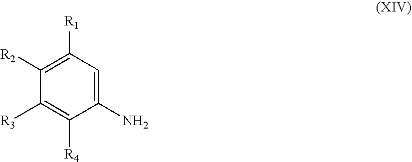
C1([R2])=C([R1])C=C(N)C([R4])=C1[R3]
